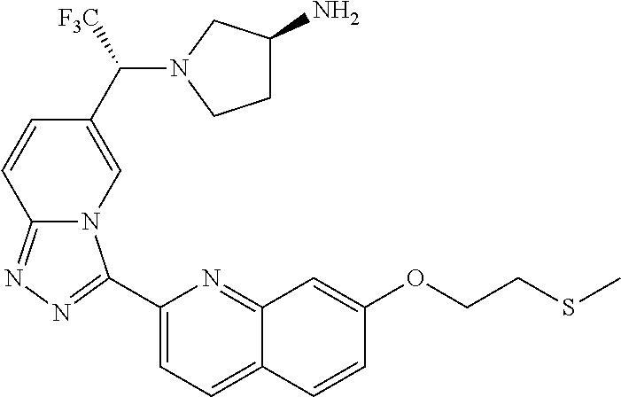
C1(C2=NN=C3N2C=C(C(N2CCC(N)C2)[F3C])C=C3)=CC=C2C(=N1)C=C(OCCSC)C=C2
